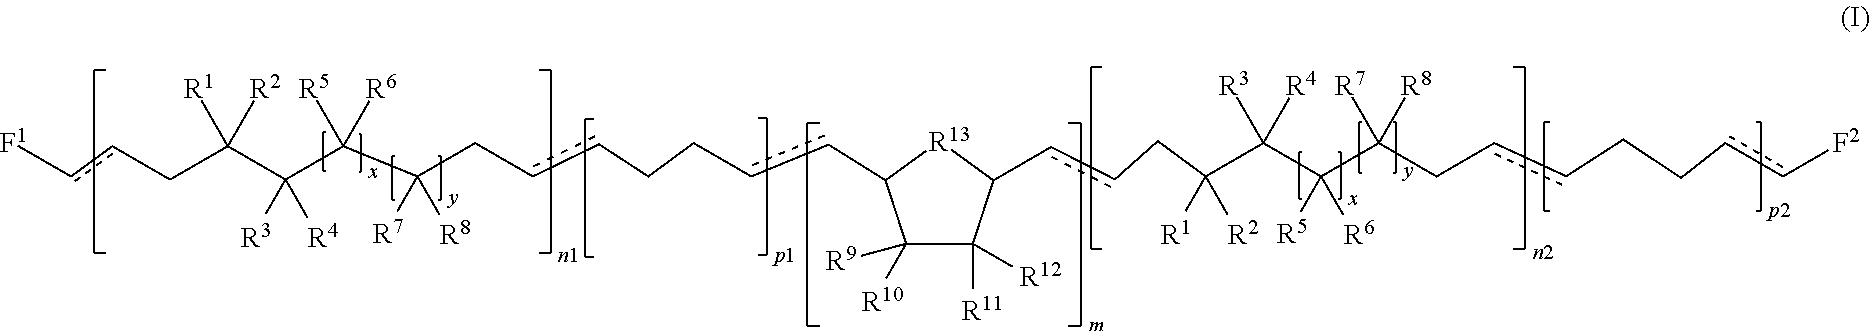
c(cCC(C(C(C(CccCCccC1C([R9])([R10])C([R11])([R12])C(ccCC(C(C(C(CccCCcc[F2])([R7])[R8])([R5])[R6])([R3])[R4])([R1])[R2])[R13]1)([R7])[R8])([R5])[R6])([R3])[R4])([R1])[R2])[F1]
